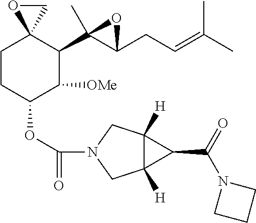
C1CC(OC(=O)N2CC3([H])C([H])(C2)C3C(=O)N2CCC2)C([OMe])C(C2(C)C(CC=C(C)C)O2)C12CO2
